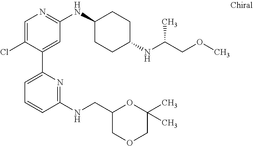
C1=C(Cl)C(C2=CC=CC(NCC3COCC(C)(C)O3)=N2)=CC(NC2CCC(NC(COC)C)CC2)=N1
